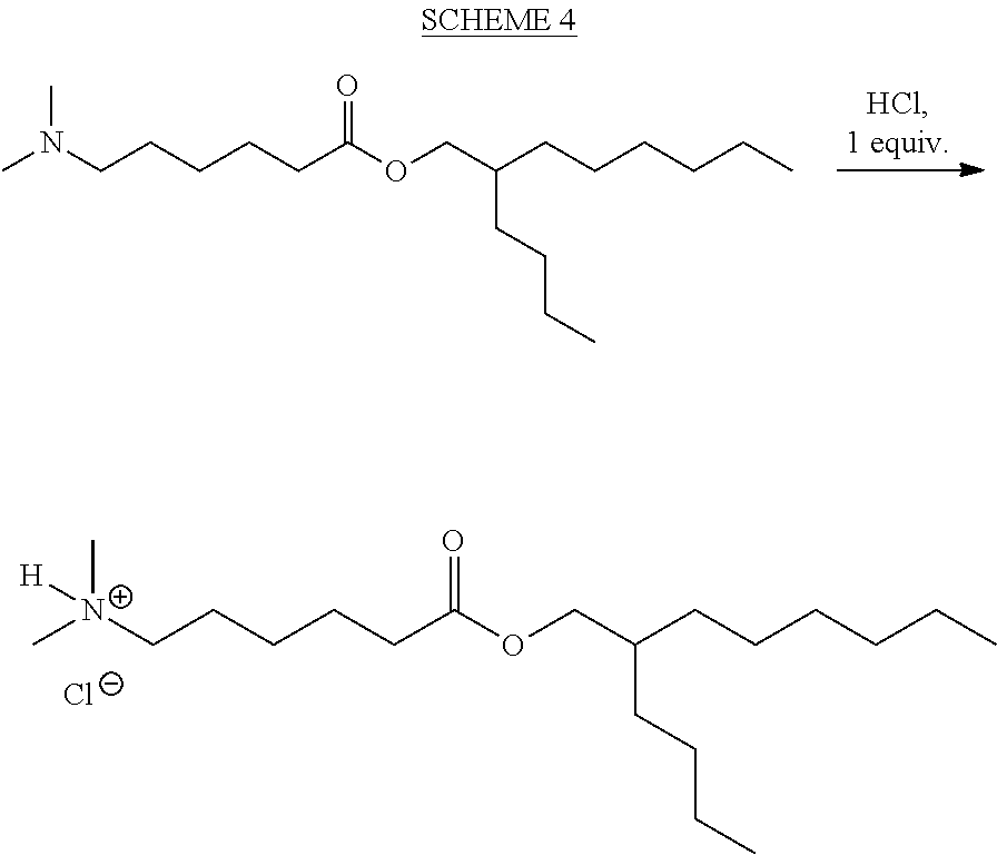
C[N+](CCCCCC(OCC(CCCCCC)CCCC)=O)(C)[H].[Cl-].CN(CCCCCC(OCC(CCCCCC)CCCC)=O)C
